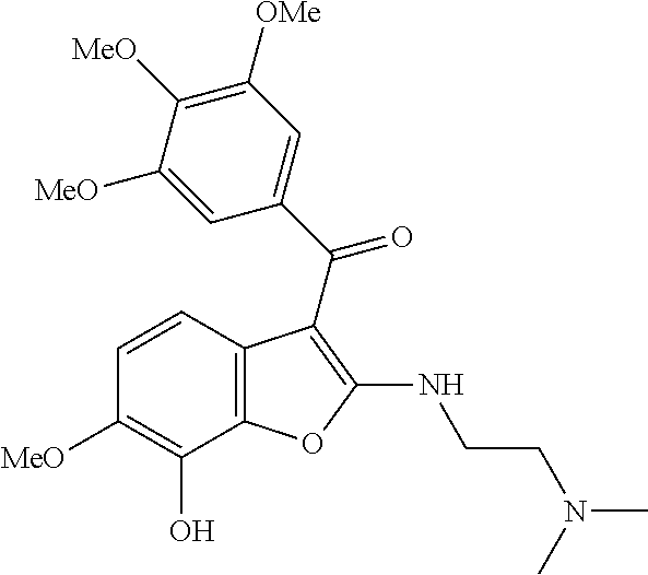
C12=C(C=CC([MeO])=C1O)C(C(C1=CC([OMe])=C([MeO])C([MeO])=C1)=O)=C(NCCN(C)C)O2
